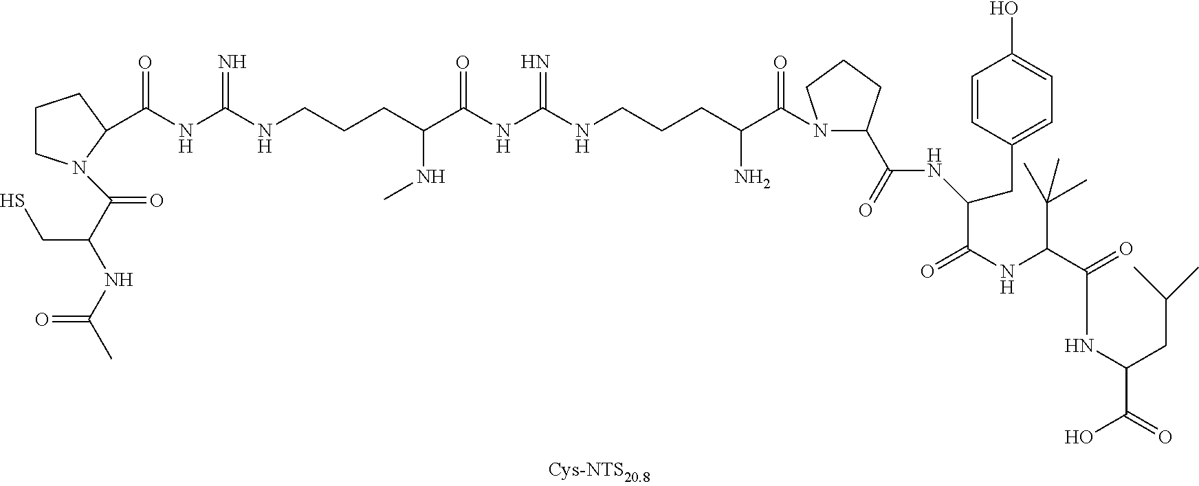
C1CN(C(=O)C(NC(C)=O)CS)C(C(NC(NCCCC(C(NC(NCCCC(C(N2C(C(=O)NC(CC3=CC=C(O)C=C3)C(NC(C(=O)NC(C(=O)O)CC(C)C)C(C)(C)C)=O)CCC2)=O)N)=N)=O)NC)=N)=O)C1
